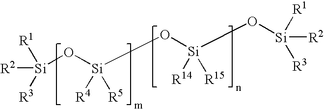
[Si](O[Si](O[Si](O[Si]([R2])([R1])[R3])([R14])[R15])([R4])[R5])([R2])([R1])[R3]
